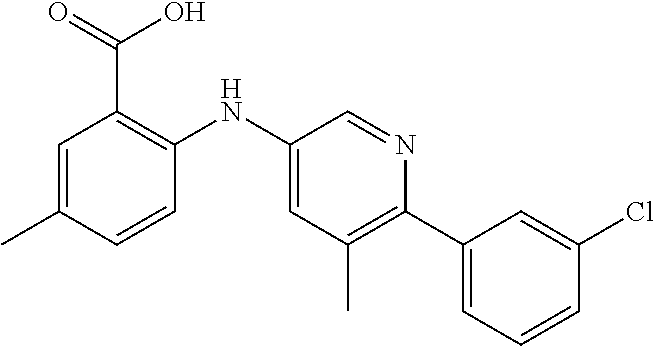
C1=C(C)C=CC(NC2=CC(C)=C(C3=CC=CC(Cl)=C3)N=C2)=C1C(=O)O
